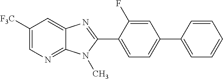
C1([F3C])=CN=C2C(=C1)N=C(C1=CC=C(C3=CC=CC=C3)C=C1F)N2C
